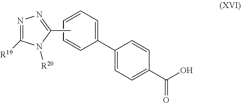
C1(C2=CC=CC=C2)=CC=C(C(O)=O)C=C1.CC1=NN=C([R19])N1[R20]
